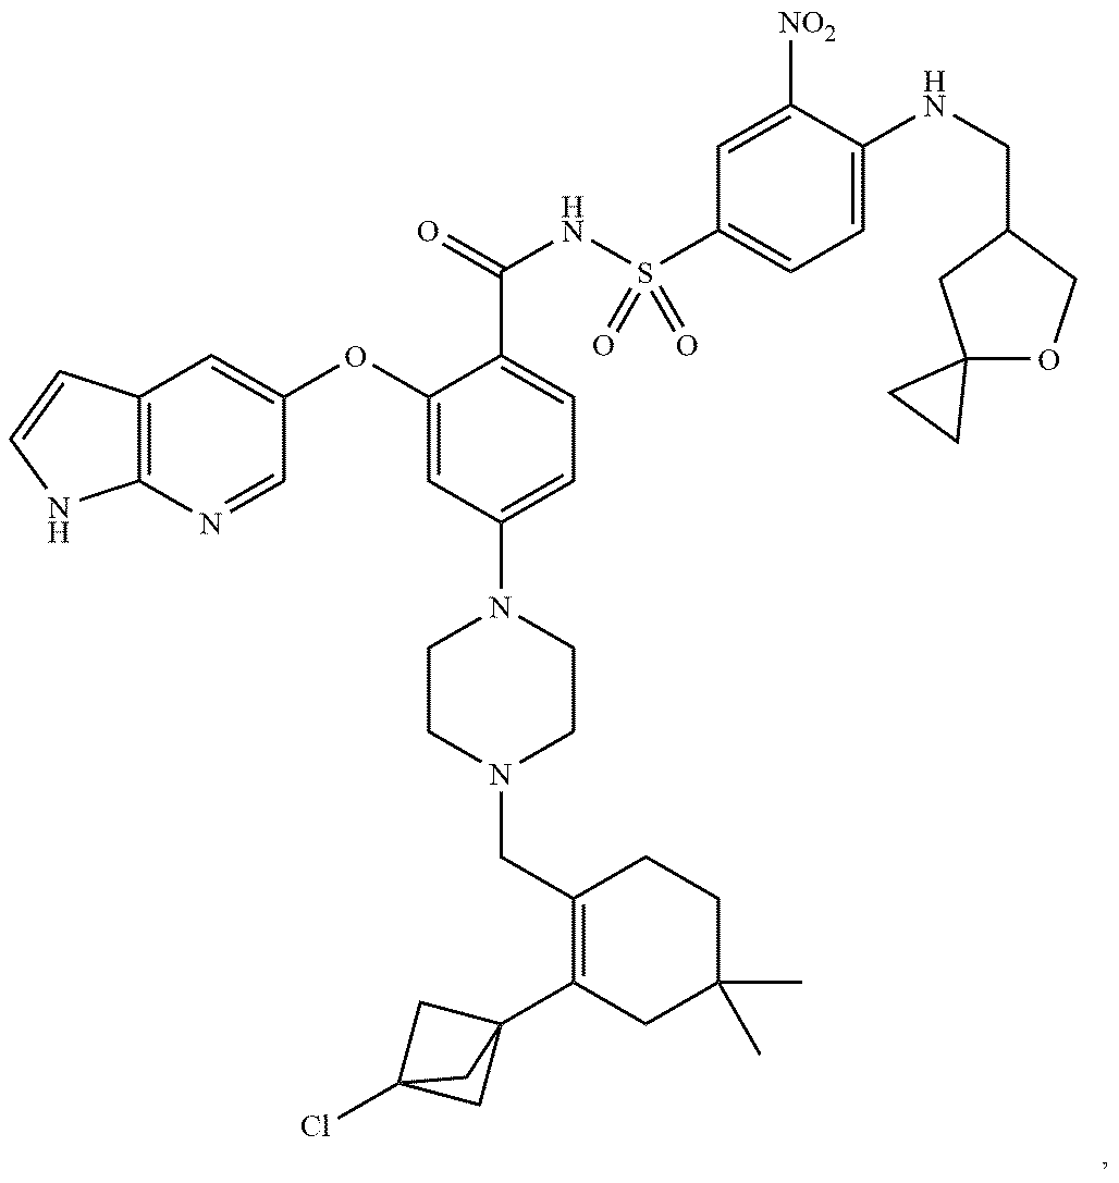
C1(CN2CCN(C3=CC=C(C(NS(C4=CC=C(NCC5CC6(OC5)CC6)C([NO2])=C4)(=O)=O)=O)C(OC4=CC5=C(N=C4)NC=C5)=C3)CC2)=C(C23CC(Cl)(C2)C3)CC(C)(C)CC1
